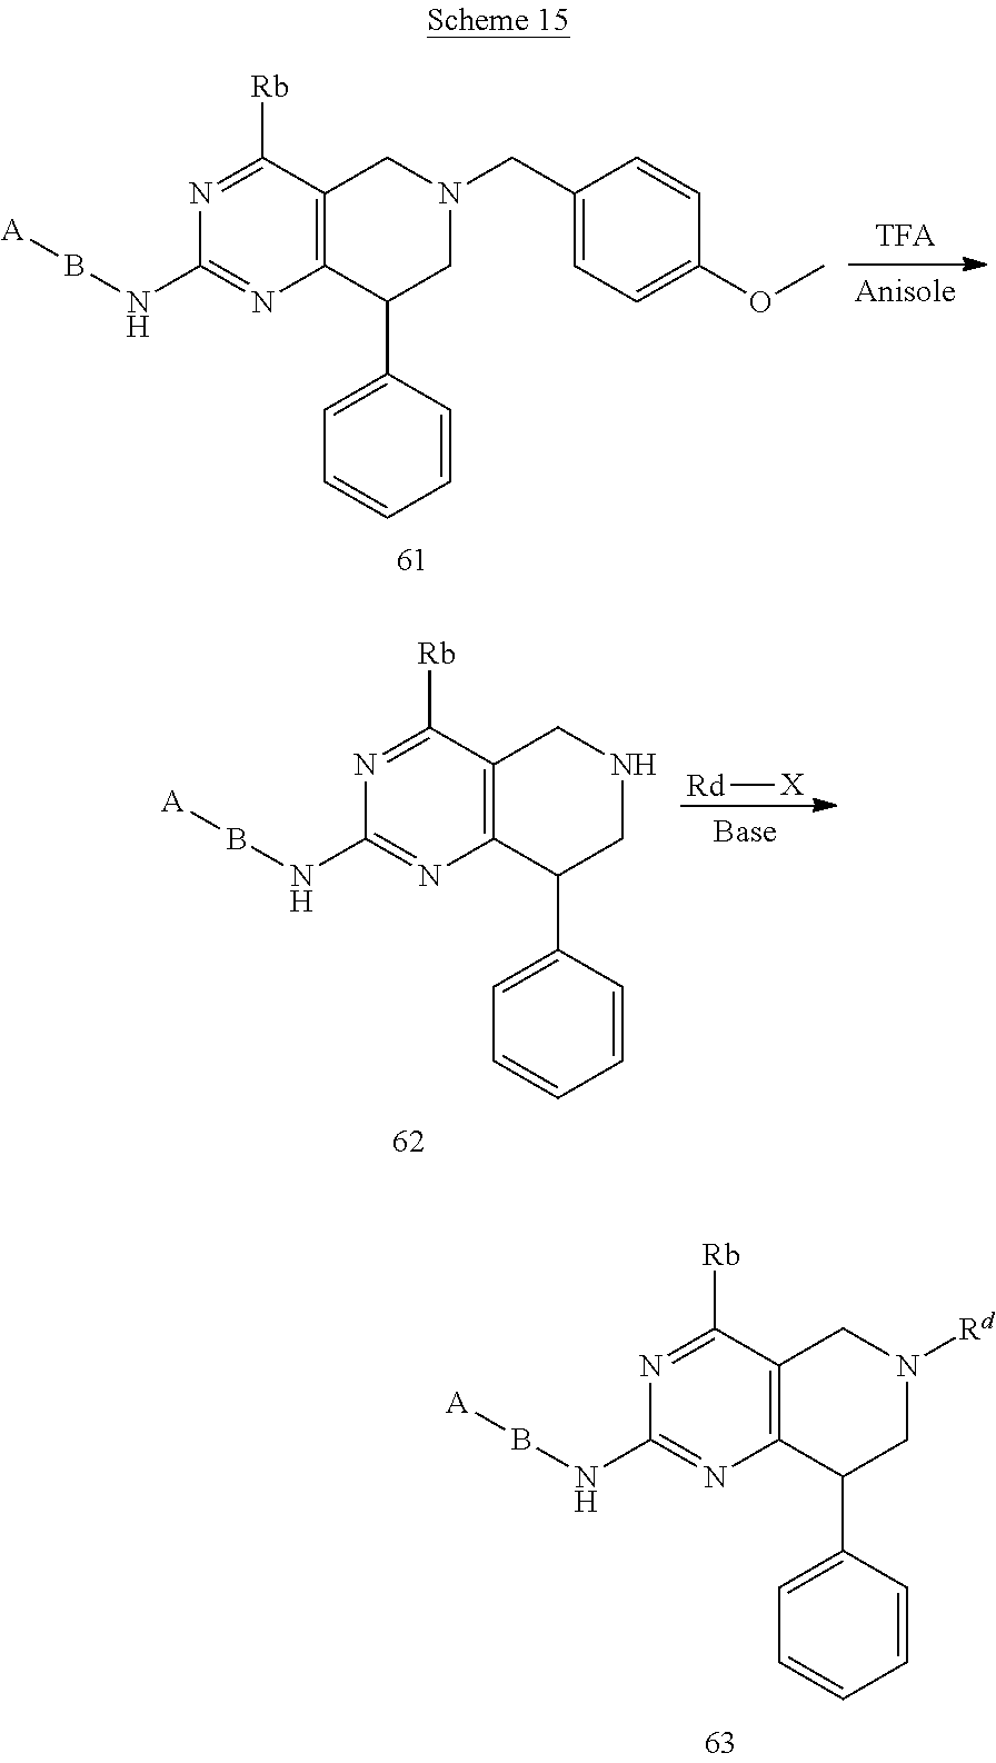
C1=C(C2CN(CC3=CC=C(OC)C=C3)CC3=C2N=C(NB[A])N=C3[Rb])C=CC=C1.C1=C(C2CNCC3=C2N=C(NB[A])N=C3[Rb])C=CC=C1.[Rd][X].C1=C(C2CN([Rd])CC3=C2N=C(NB[A])N=C3[Rb])C=CC=C1
